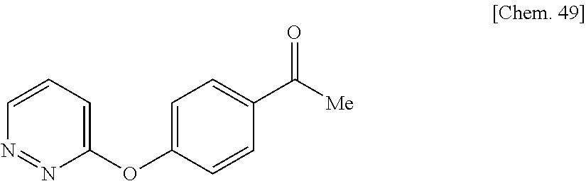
C1(OC2=CC=C(C([Me])=O)C=C2)=CC=CN=N1
